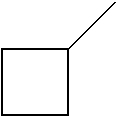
C1CCC1C
